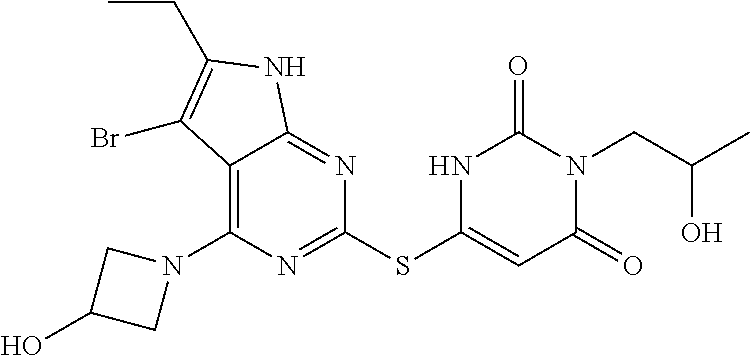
C1(N2CC(O)C2)=C2C(=NC(SC3=CC(=O)N(CC(C)O)C(=O)N3)=N1)NC(CC)=C2Br
